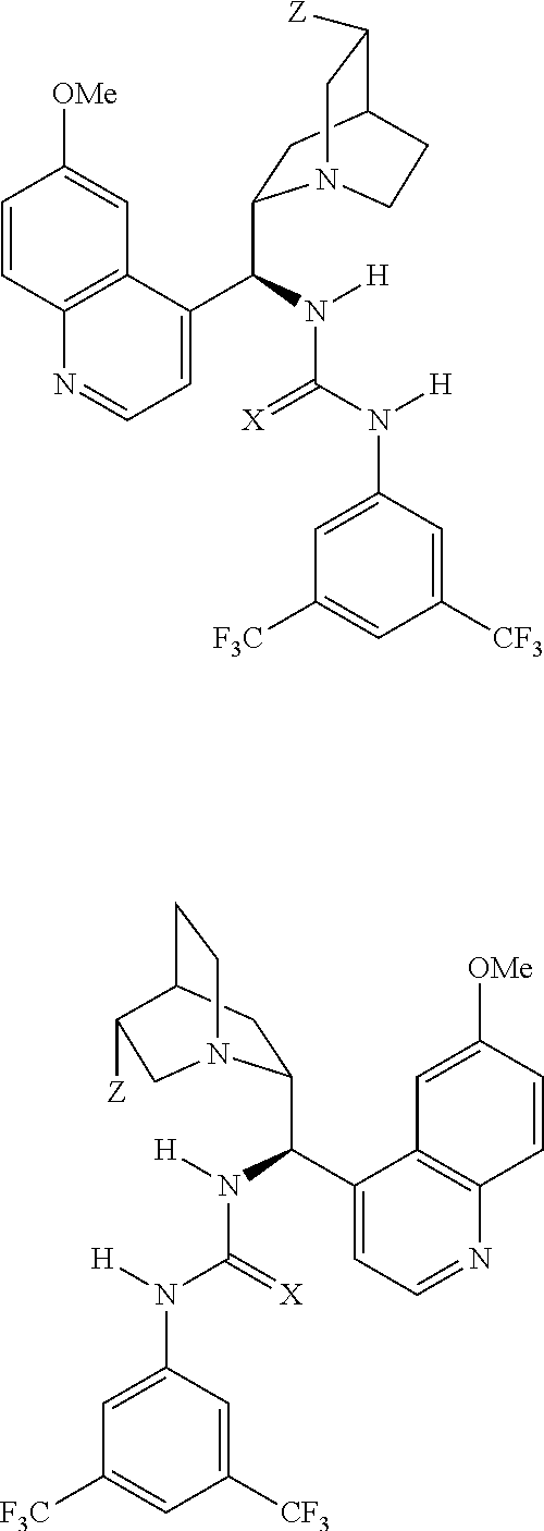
C1=CC2=C(C=C1[OMe])C(C(C1CC3C([Z])CN1CC3)N([H])C(N([H])C1=CC([F3C])=CC([CF3])=C1)=[X])=CC=N2.C1=CC2=C(C=C1[OMe])C(C(C1CC3CCN1CC3[Z])N([H])C(N([H])C1=CC([F3C])=CC([CF3])=C1)=[X])=CC=N2
